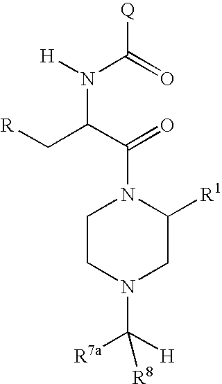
C1CN(C([R7a])([H])[R8])CC([R1])N1C(C(C[R])N([H])C([Q])=O)=O
